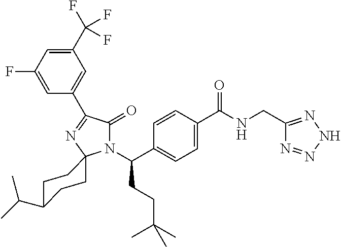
N1(C(C2=CC=C(C(NCC3=NNN=N3)=O)C=C2)CCC(C)(C)C)C(=O)C(C2=CC(C(F)(F)F)=CC(F)=C2)=NC12CCC(C(C)C)CC2
